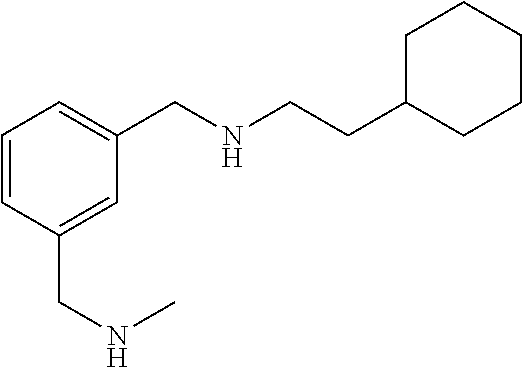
C1=CC(CNC)=CC(CNCCC2CCCCC2)=C1
